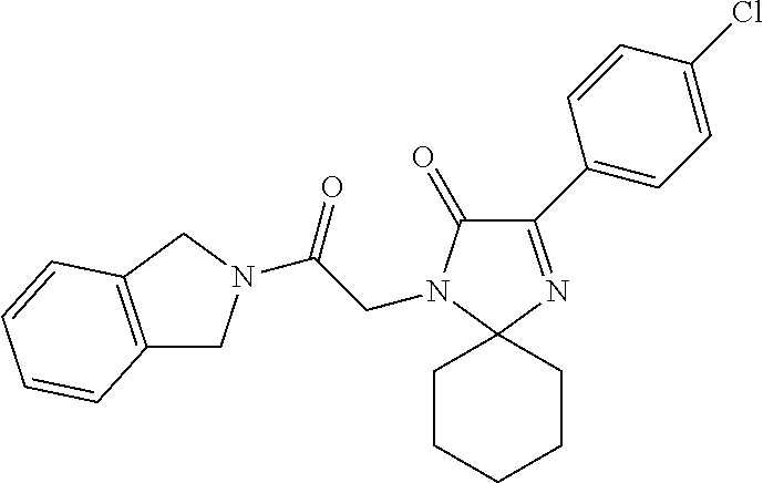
C1(C2=CC=C(Cl)C=C2)=NC2(N(CC(=O)N3CC4=C(C3)C=CC=C4)C1=O)CCCCC2
